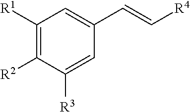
C1([R1])=C([R2])C([R3])=CC(C=C[R4])=C1
